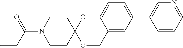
N1=CC=CC(C2=CC=C3C(=C2)COC2(O3)CCN(C(CC)=O)CC2)=C1
